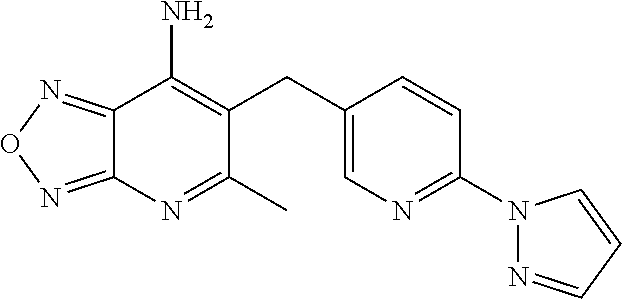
C1(C)=NC2=NON=C2C(N)=C1CC1=CN=C(N2N=CC=C2)C=C1
